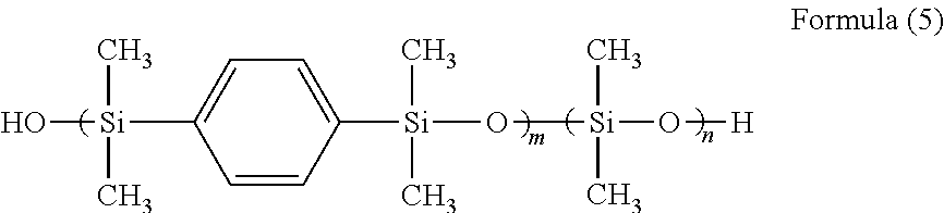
O[Si](C1=CC=C([Si](O[Si](O[H])(C)C)(C)C)C=C1)(C)C
